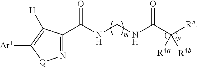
N1=C(C(NCNC(C([R5])([R4b])[R4a])=O)=O)C([H])=C([Ar1])[Q]1
